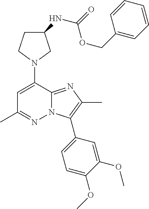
C1C(NC(=O)OCC2=CC=CC=C2)CN(C2=CC(C)=NN3C2=NC(C)=C3C2=CC=C(OC)C(OC)=C2)C1
